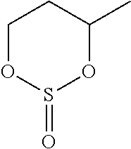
C1OS(=O)OC(C)C1
